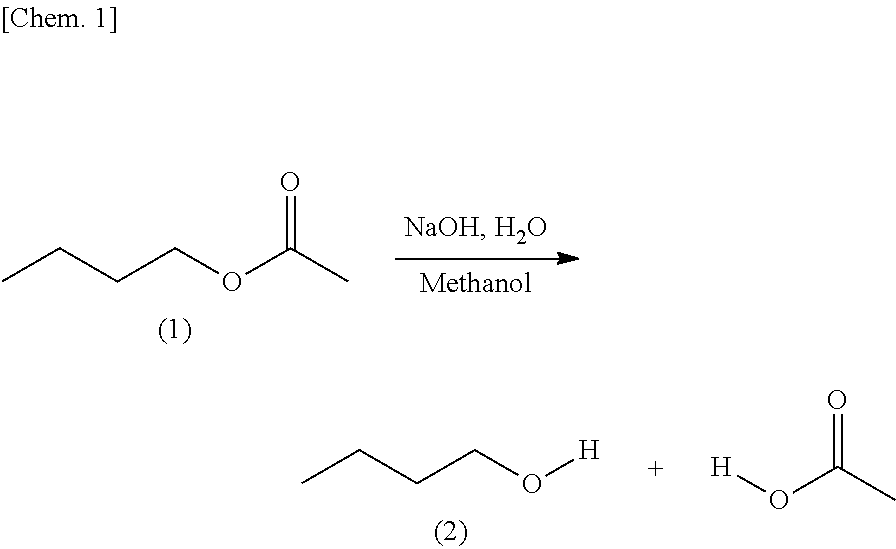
O=C(C)OCCCC.[H]OCCCC.O=C(C)O[H]
